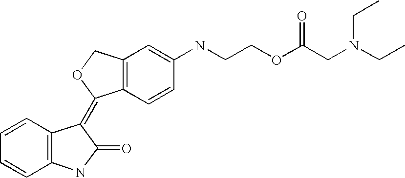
C12=C(C=C(NCCOC(CN(CC)CC)=O)C=C1)COC2=C1C2=C(C=CC=C2)NC1=O
